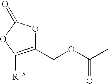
C1(COC(C)=O)=C([R15])OC(=O)O1
